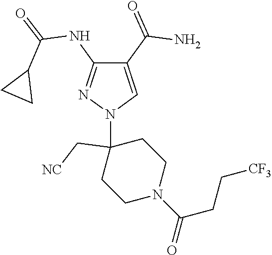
C1(C(=O)N)=CN(C2(C[NC])CCN(C(CC[CF3])=O)CC2)N=C1NC(=O)C1CC1
